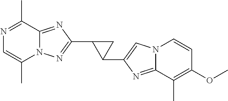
N12C(=NC(C3C(C4=CN5C(=N4)C(C)=C(OC)C=C5)C3)=N1)C(C)=NC=C2C
